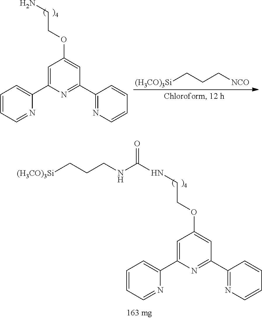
C1=CC=NC(C2=CC(OCCNC(NCCC[(H3CO)3Si])=O)=CC(C3=NC=CC=C3)=N2)=C1.[(H3CO)3Si]CCC[NCO].C1=CC=NC(C2=CC(OCCN)=CC(C3=NC=CC=C3)=N2)=C1
